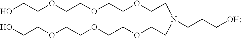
C(OCCOCCOCCN(CCOCCOCCOCCO)CCC[OH])CO
